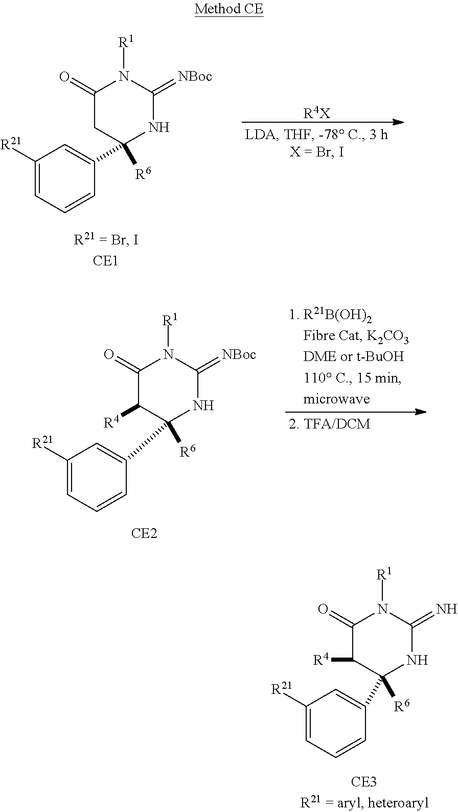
C1([R21])=CC=CC(C2([R6])NC(=[NBoc])N([R1])C(=O)C2)=C1.[R4X].C1([R21])=CC=CC(C2([R6])NC(=[NBoc])N([R1])C(=O)C2[R4])=C1.C1([R21])=CC=CC(C2([R6])NC(=N)N([R1])C(=O)C2[R4])=C1
